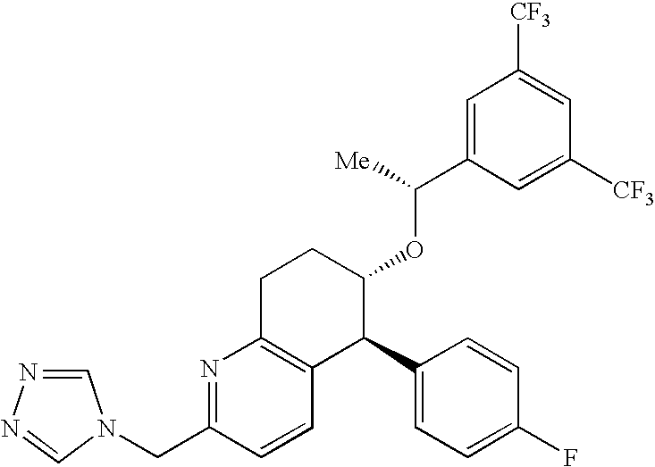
N1=C(CN2C=NN=C2)C=CC2=C1CCC(OC(C1=CC([CF3])=CC([CF3])=C1)[Me])C2C1=CC=C(F)C=C1
